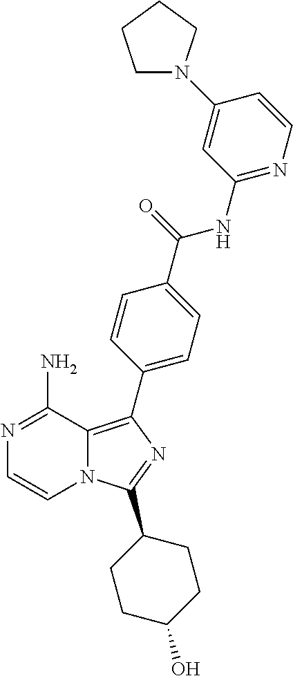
N12C(=C(C3=CC=C(C(=O)NC4=NC=CC(N5CCCC5)=C4)C=C3)N=C1C1CCC(O)CC1)C(N)=NC=C2
